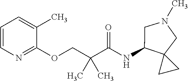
C1=CN=C(OCC(C(NC2CN(C)CC23CC3)=O)(C)C)C(C)=C1
